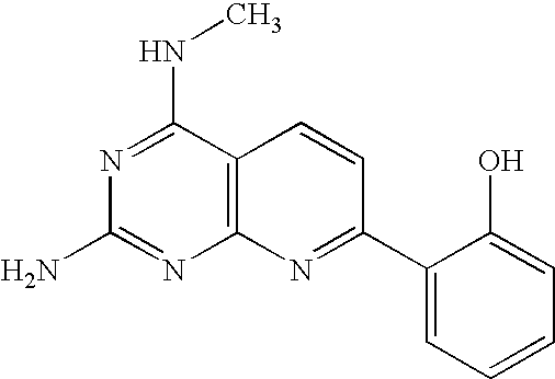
N1=C(NC)C2=C(N=C1N)N=C(C1=CC=CC=C1O)C=C2
